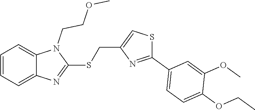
C1=CC=C2C(=C1)N(CCOC)C(SCC1=CSC(C3=CC=C(OCC)C(OC)=C3)=N1)=N2
